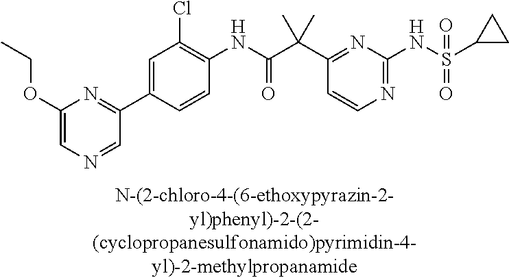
N1=C(NS(=O)(=O)C2CC2)N=C(C(C(NC2=C(Cl)C=C(C3=NC(OCC)=CN=C3)C=C2)=O)(C)C)C=C1
